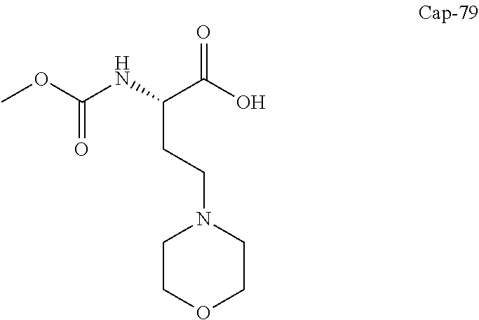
O=C(O)C(NC(OC)=O)CCN1CCOCC1
